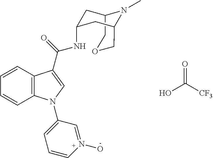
OC([CF3])=O.C1=CC2=C(C=C1)C(C(=O)NC1CC3COCC(C1)N3C)=CN2C1=CC=CN(O)=C1
